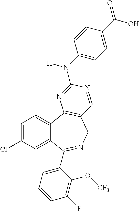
C1=C(Cl)C=C2C(=C1)C1=C(CN=C2C2=CC=CC(F)=C2O[CF3])C=NC(N(C2=CC=C(C(=O)O)C=C2)[H])=N1
